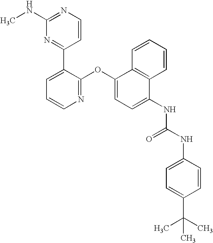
C1(NC)=NC=CC(C2=CC=CN=C2OC2=CC=C(NC(NC3=CC=C(C(C)(C)C)C=C3)=O)C3=C2C=CC=C3)=N1
